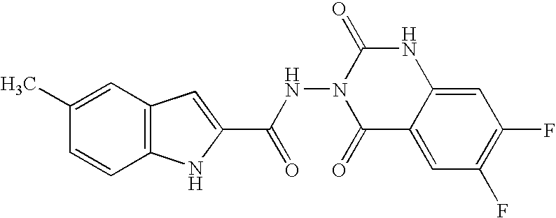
C12=C(C=C(C)C=C1)C=C(C(NN1C(=O)C3=CC(F)=C(F)C=C3NC1=O)=O)N2
